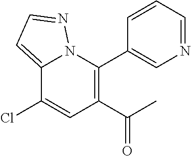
C1(C(C)=O)=C(C2=CN=CC=C2)N2C(=CC=N2)C(Cl)=C1
